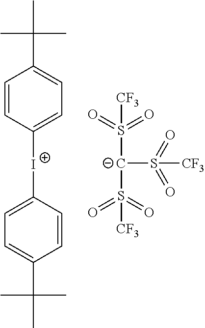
O=S(=O)([CF3])[C-](S(=O)(=O)[CF3])S(=O)(=O)[CF3].C1=CC([I+]C2=CC=C(C(C)(C)C)C=C2)=CC=C1C(C)(C)C
